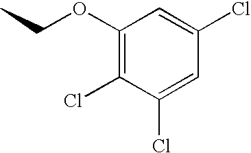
C1=C(Cl)C=C(Cl)C(Cl)=C1OCC
